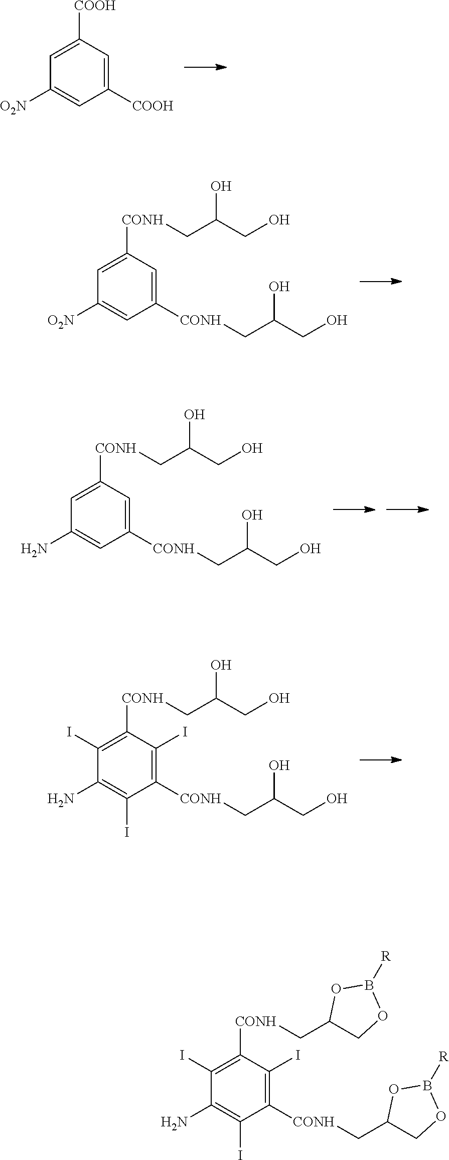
C1=C([COOH])C=C([COOH])C=C1[O2N].C1=C([CONH]CC(CO)O)C=C([CONH]CC(CO)O)C=C1[O2N].C1=C([CONH]CC(CO)O)C=C([CONH]CC(CO)O)C=C1N.C1(I)=C([CONH]CC(CO)O)C(I)=C([CONH]CC(CO)O)C(I)=C1N.C1(I)=C([CONH]CC2COB([R])O2)C(I)=C([CONH]CC2COB([R])O2)C(I)=C1N
